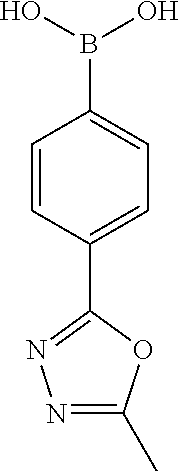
C1=CC(C2=NN=C(C)O2)=CC=C1B(O)O
